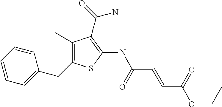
C1(C)=C(CC2=CC=CC=C2)SC(NC(=O)C=CC(=O)OCC)=C1C(N)=O
